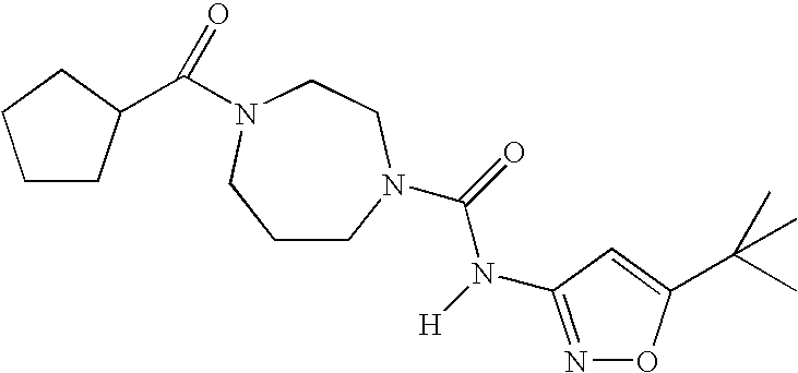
C1CN(C(=O)N([H])C2=NOC(C(C)(C)C)=C2)CCN(C(=O)C2CCCC2)C1
